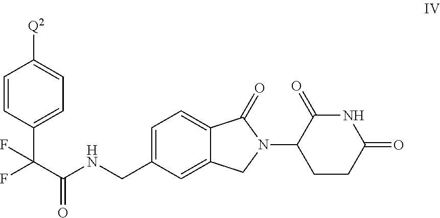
FC(C(NCC1=CC=C2C(=C1)CN(C1CCC(=O)NC1=O)C2=O)=O)(C1=CC=C([Q2])C=C1)F
